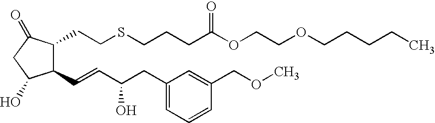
C1(CCSCCCC(OCCOCCCCC)=O)C(C=CC(CC2=CC=CC(COC)=C2)O)C(O)CC1=O
